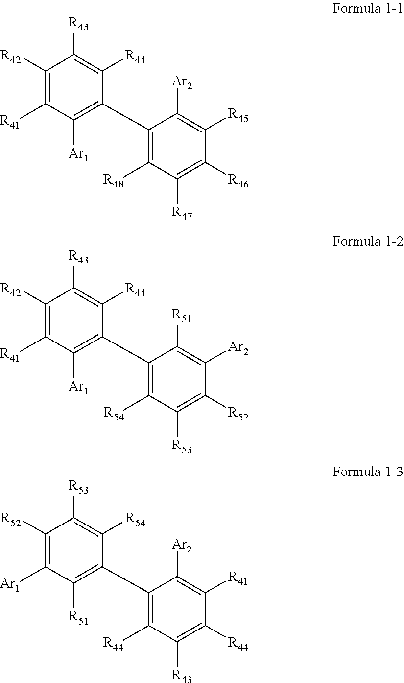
C1([R42])=C([R41])C([Ar1])=C(C2=C([R48])C([R47])=C([R46])C([R45])=C2[Ar2])C([R44])=C1[R43].C1([R42])=C([R41])C([Ar1])=C(C2=C([R54])C([R53])=C([R52])C([Ar2])=C2[R51])C([R44])=C1[R43].C1([R52])=C([Ar1])C([R51])=C(C2=C([R44])C([R43])=C([R44])C([R41])=C2[Ar2])C([R54])=C1[R53]
